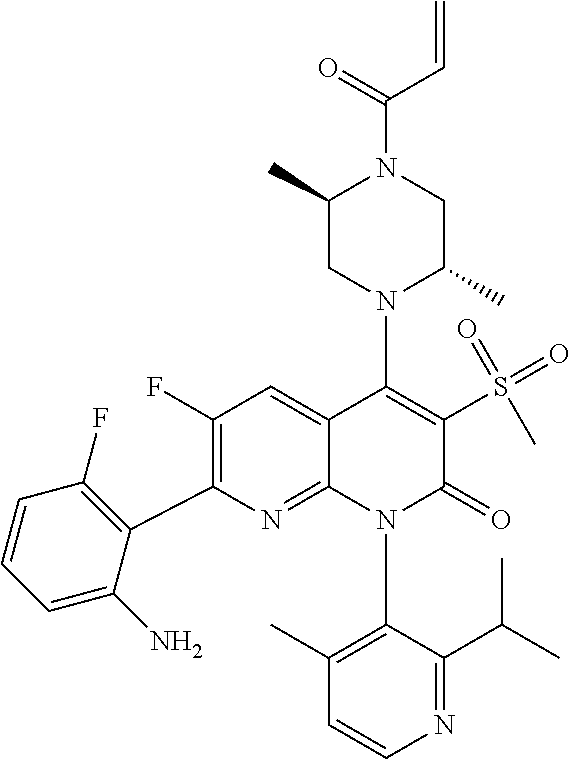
C1(F)=C(C2=C(F)C=CC=C2N)N=C2C(=C1)C(N1C(C)CN(C(=O)C=C)C(C)C1)=C(S(C)(=O)=O)C(=O)N2C1=C(C)C=CN=C1C(C)C
